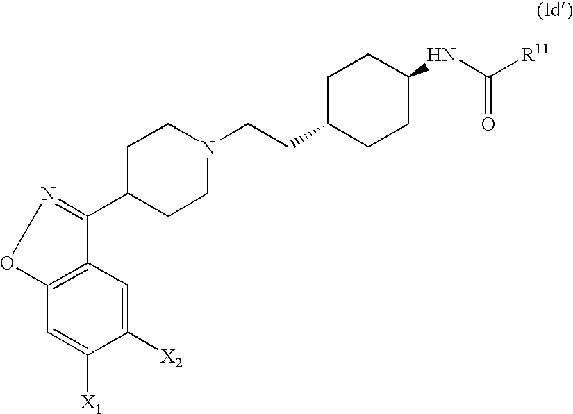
C12=C(C=C([X1])C([X2])=C1)ON=C2C1CCN(CCC2CCC(NC([R11])=O)CC2)CC1
